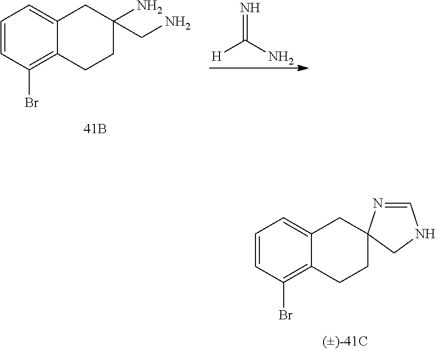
C1=CC(Br)=C2C(=C1)CC(N)(CN)CC2.N=C(N)[H].C1=CC(Br)=C2C(=C1)CC1(CC2)N=CNC1
